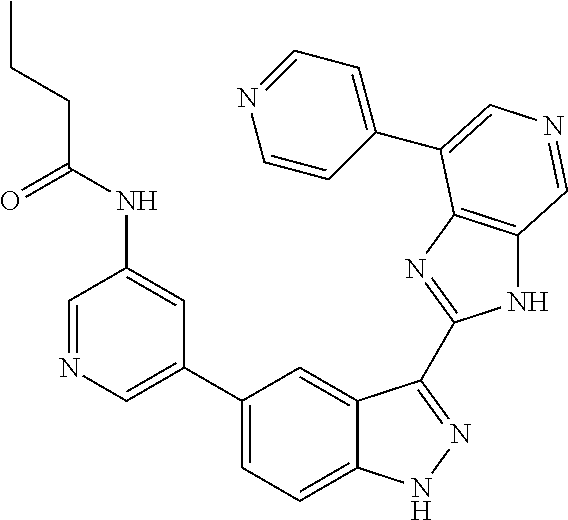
C1(C2=CN=CC(NC(CCC)=O)=C2)=CC=C2C(=C1)C(C1=NC3=C(N1)C=NC=C3C1=CC=NC=C1)=NN2
